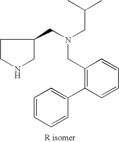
C1(CN(CC2CCNC2)CC(C)C)=C(C2=CC=CC=C2)C=CC=C1
